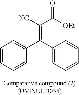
C1=CC=CC(C(C2=CC=CC=C2)=C([NC])C([OEt])=O)=C1
